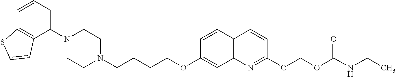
C1=CC2=C(C(N3CCN(CCCCOC4=CC5=C(C=C4)C=CC(OCOC(NCC)=O)=N5)CC3)=C1)C=CS2
